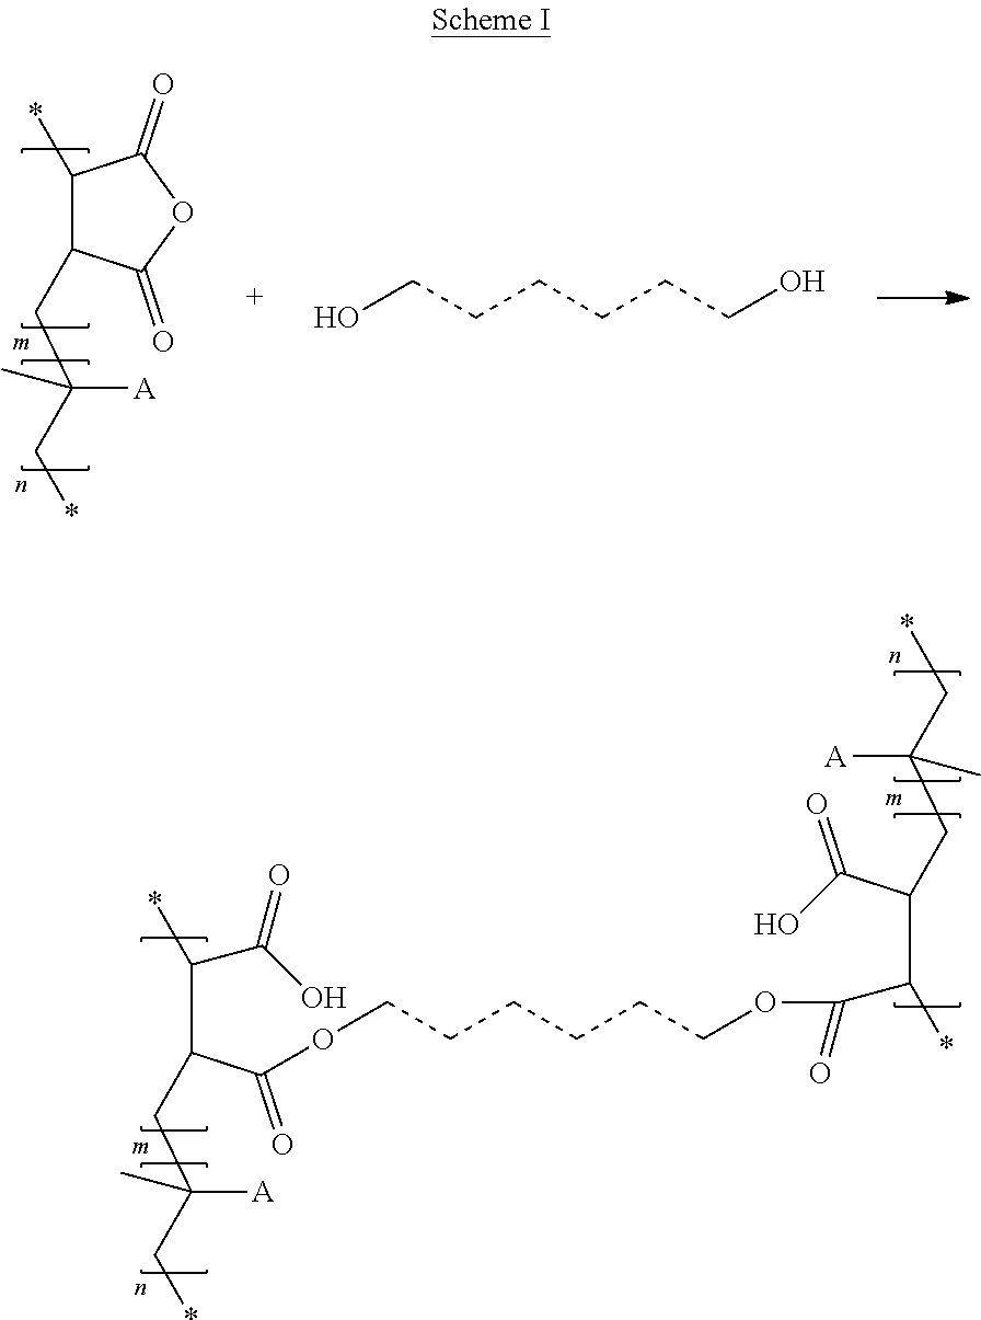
C(C(C(=O)OCCCCCCOC(C(C(C(=O)O)CC(C*)([A])C)*)=O)CC(C*)([A])C)(C(O)=O)*.C1(*)C(CC(C*)([A])C)C(=O)OC1=O.OCCCCCCO
